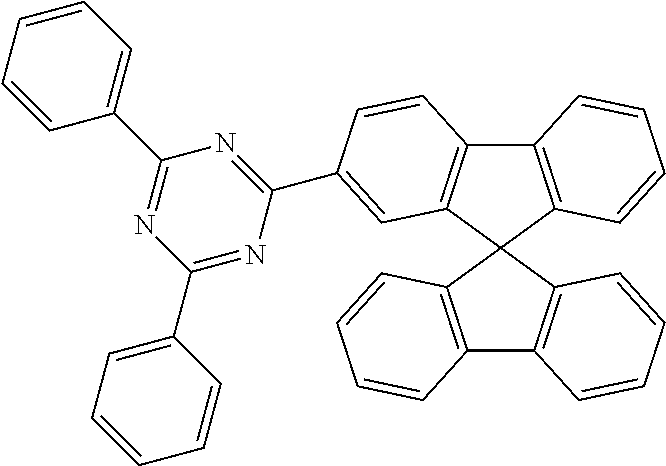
C1=CC=CC(C2=NC(C3=CC=CC=C3)=NC(C3=CC4=C(C5=C(C=CC=C5)C45C4=C(C6=C5C=CC=C6)C=CC=C4)C=C3)=N2)=C1
